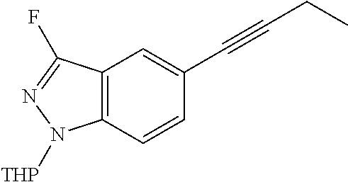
C12=C(C=CC(C#CCC)=C1)N([THP])N=C2F
